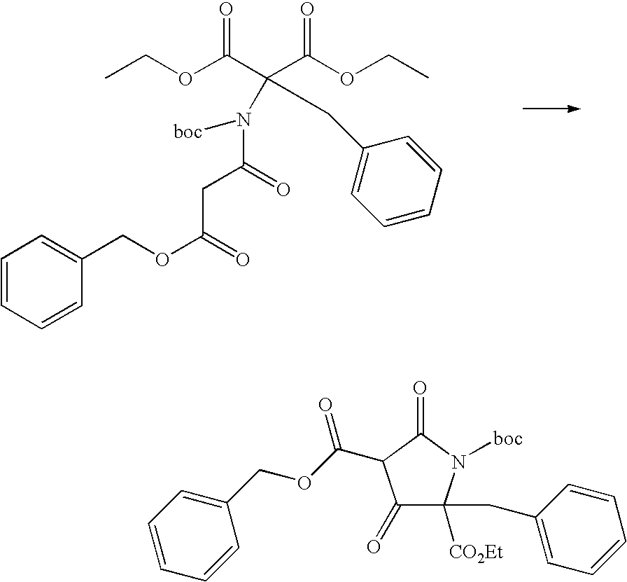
CCOC(C(C(OCC)=O)(CC1=CC=CC=C1)N(C(CC(OCC1=CC=CC=C1)=O)=O)[boc])=O.C1(COC(=O)C2C(=O)C(CC3=CC=CC=C3)([CO2Et])N([boc])C2=O)=CC=CC=C1
